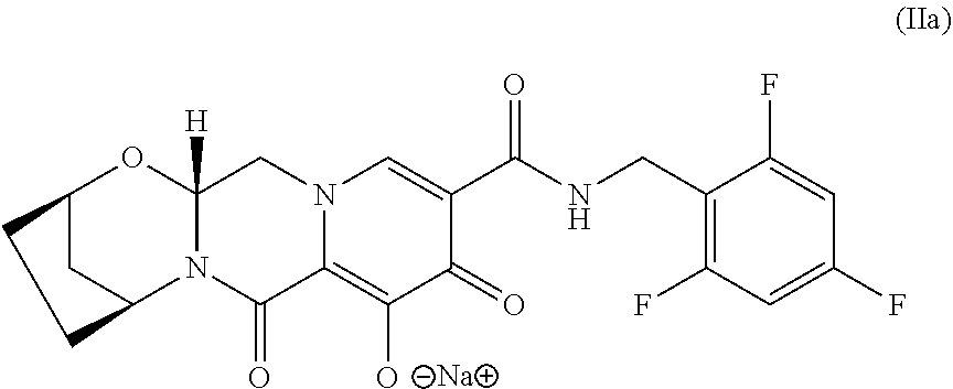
C12CC(N3C([H])(O1)CN1C(=C(O)C(=O)C(C(NCC4=C(F)C=C(F)C=C4F)=O)=C1)C3=O)CC2.[Na]
